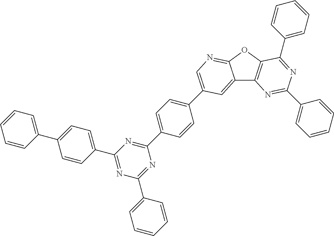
C1=CC(C2=CC=C(C3=NC(C4=CC=CC=C4)=NC(C4=CC=C(C5=CN=C6C(=C5)C5=C(O6)C(C6=CC=CC=C6)=NC(C6=CC=CC=C6)=N5)C=C4)=N3)C=C2)=CC=C1
